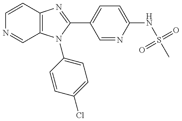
C12=C(N(C3=CC=C(Cl)C=C3)C(C3=CC=C(NS(C)(=O)=O)N=C3)=N1)C=NC=C2
